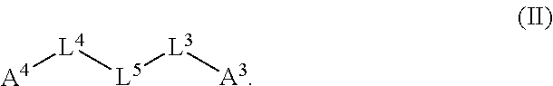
[L4]([L5][L3][A3])[A4]
